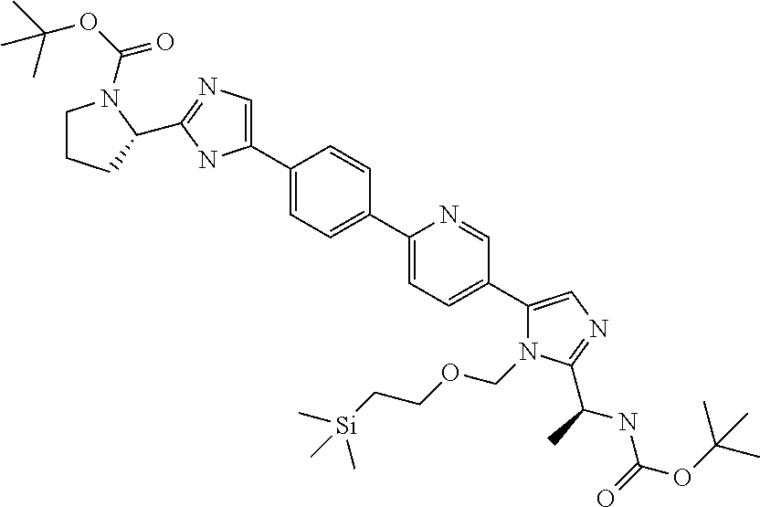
C1(C2=CN=C(C3CCCN3C(OC(C)(C)C)=O)N2)=CC=C(C2=CC=C(C3=CN=C(C(NC(=O)OC(C)(C)C)C)N3COCC[Si](C)(C)C)C=N2)C=C1
